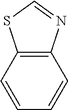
C12=C(N=CS1)C=CC=C2
